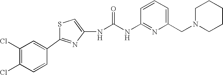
C(NC1=NC(CN2CCCCC2)=CC=C1)(=O)NC1=CSC(C2=CC(Cl)=C(Cl)C=C2)=N1
